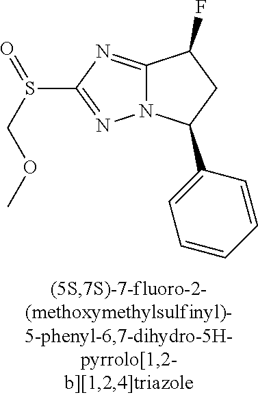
C12=NC(S(COC)=O)=NN1C(C1=CC=CC=C1)CC2F
